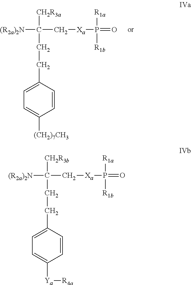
C1=CC(CCC([CH2R3a])(C[Xa]P(=O)([R1b])[R1a])[(R2a)2N])=CC=C1[(CH2)7CH3].C1=CC(CCC([CH2R3b])(C[Xa]P(=O)([R1b])[R1a])[(R2a)2N])=CC=C1[Ya][R4a]
